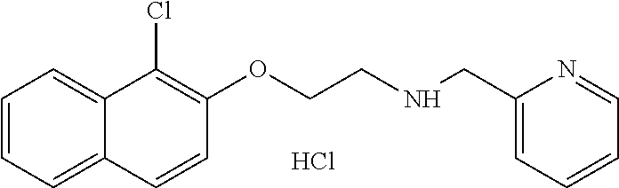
C1=CC=C2C(=C1)C(Cl)=C(OCCNCC1=CC=CC=N1)C=C2.Cl
